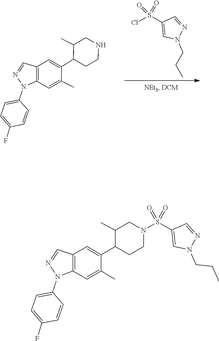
C1(F)=CC=C(N2C3=C(C=C(C4C(C)CNCC4)C(C)=C3)C=N2)C=C1.N1(CCC)N=CC(S(=O)(=O)Cl)=C1.C1(F)=CC=C(N2C3=C(C=C(C4C(C)CN(S(=O)(=O)C5=CN(CCC)N=C5)CC4)C(C)=C3)C=N2)C=C1
